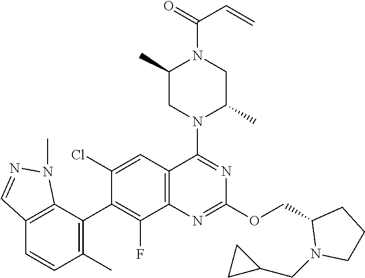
C12=C(C=C(Cl)C(C3=C(C)C=CC4=C3N(C)N=C4)=C1F)C(N1C(C)CN(C(=O)C=C)C(C)C1)=NC(OCC1N(CC3CC3)CCC1)=N2
